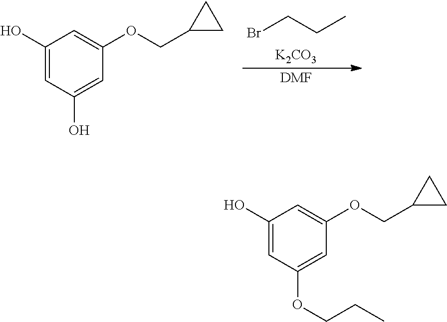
C1(O)=CC(OCCC)=CC(OCC2CC2)=C1.[K2CO3].BrCCC.[DMF].C1(O)=CC(O)=CC(OCC2CC2)=C1
